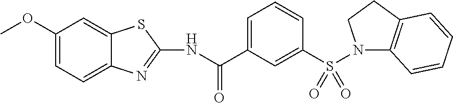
C1=C(S(N2C3=C(CC2)C=CC=C3)(=O)=O)C=CC=C1C(NC1=NC2=CC=C(OC)C=C2S1)=O
